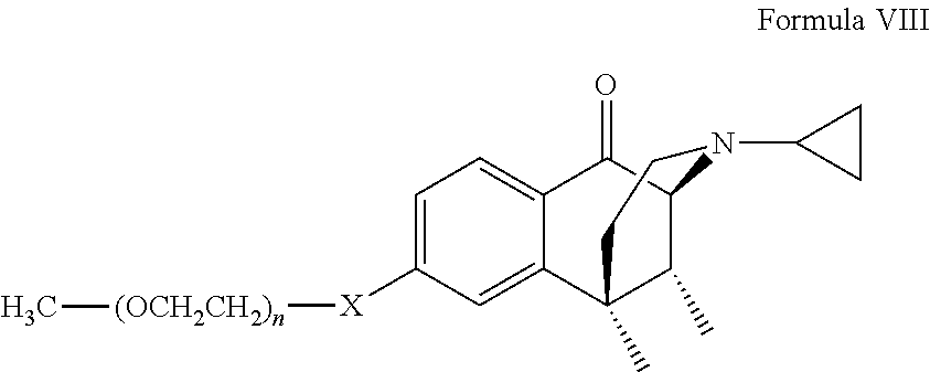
C1=C([X][(OCH2CH2)n]C)C=C2C(=C1)C(=O)C1C(C)C2(C)CCN1C1CC1
